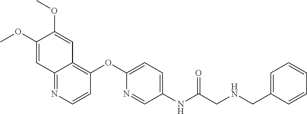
C12=NC=CC(OC3=CC=C(NC(CNCC4=CC=CC=C4)=O)C=N3)=C1C=C(OC)C(OC)=C2
